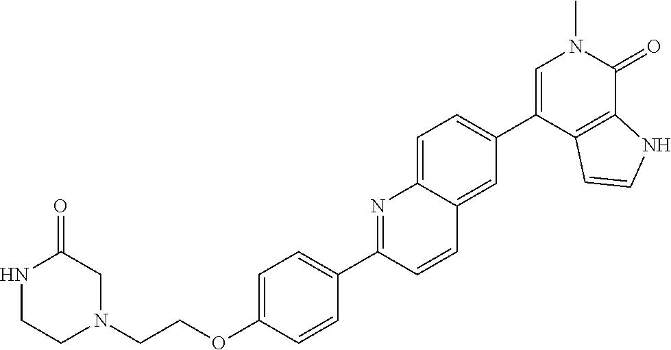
C(OC1=CC=C(C2=NC3=CC=C(C4=CN(C)C(=O)C5=C4C=CN5)C=C3C=C2)C=C1)CN1CC(=O)NCC1
